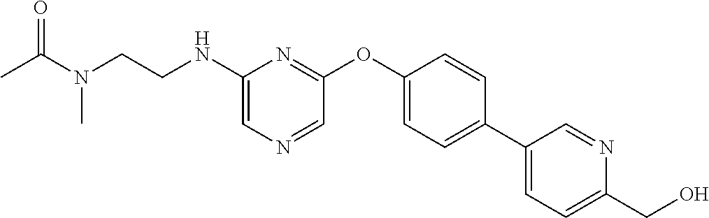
C1(NCCN(C)C(=O)C)=CN=CC(OC2=CC=C(C3=CC=C(CO)N=C3)C=C2)=N1
